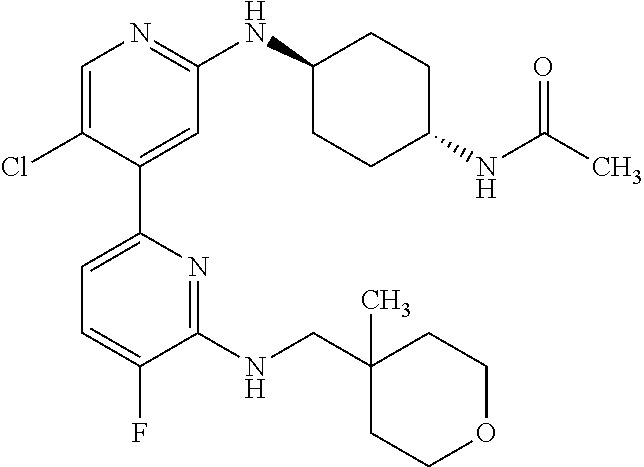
C1=C(Cl)C(C2=CC=C(F)C(NCC3(C)CCOCC3)=N2)=CC(NC2CCC(NC(C)=O)CC2)=N1
